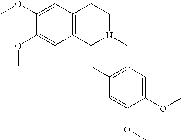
C1=C(OC)C(OC)=CC2=C1CCN1C2CC2=C(C1)C=C(OC)C(OC)=C2
